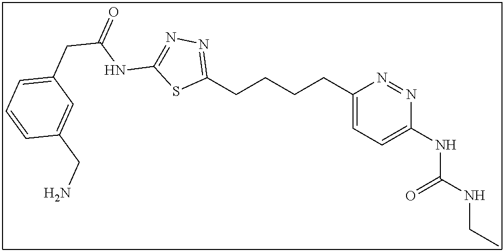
C1(CCCCC2=CC=C(NC(NCC)=O)N=N2)=NN=C(NC(CC2=CC=CC(CN)=C2)=O)S1
